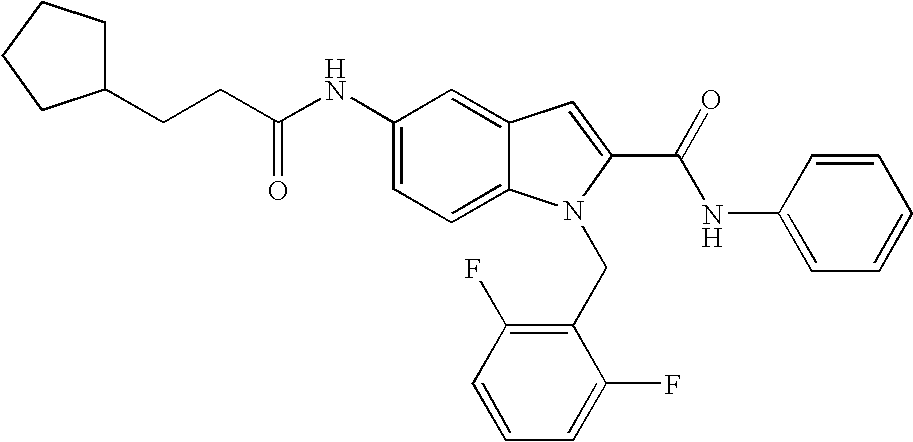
C(C(NC1=CC=C2C(=C1)C=C(C(NC1=CC=CC=C1)=O)N2CC1=C(F)C=CC=C1F)=O)CC1CCCC1
